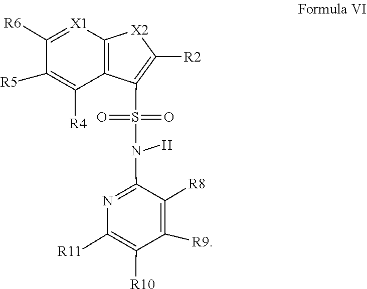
C1([R11])=C([R10])C([R9])=C([R8])C(N(S(C2=C([R2])[X2]C3=C2C([R4])=C([R5])C([R6])=[X1]3)(=O)=O)[H])=N1
